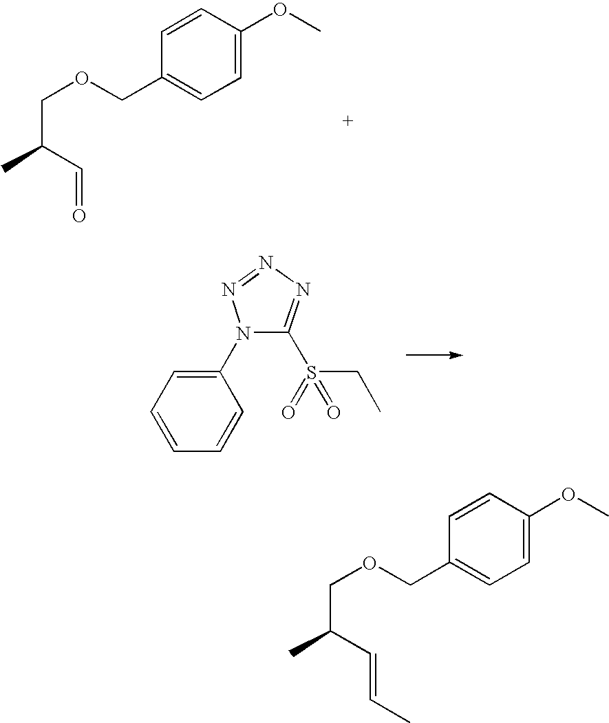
C1=C(OC)C=CC(COCC(C)C=O)=C1.N1(C2=CC=CC=C2)C(S(CC)(=O)=O)=NN=N1.C1=C(OC)C=CC(COCC(C)C=CC)=C1
